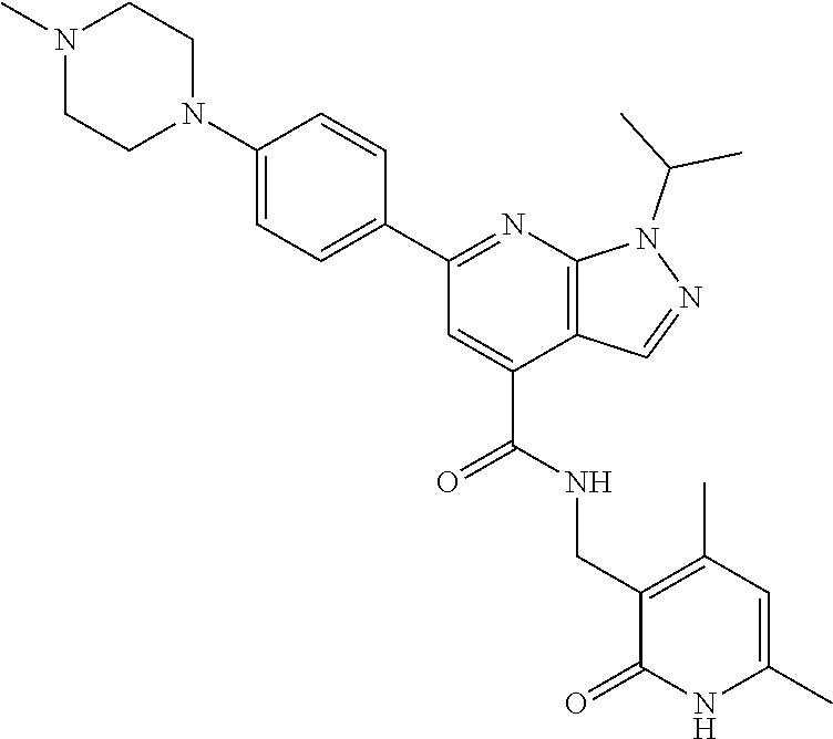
N1(C)CCN(C2=CC=C(C3=NC4=C(C(C(NCC5=C(C)C=C(C)NC5=O)=O)=C3)C=NN4C(C)C)C=C2)CC1
